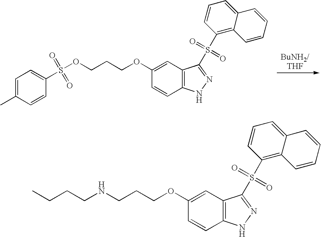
C1=C(C)C=CC(S(OCCCOC2=CC3=C(C=C2)NN=C3S(C2=C3C(=CC=C2)C=CC=C3)(=O)=O)(=O)=O)=C1.C(NCCCOC1=CC2=C(C=C1)NN=C2S(C1=C2C(=CC=C1)C=CC=C2)(=O)=O)CCC
